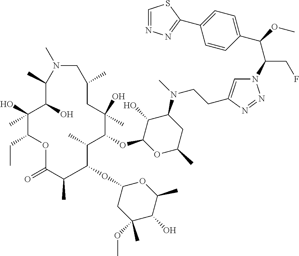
C1(C(OC)C(CF)N2C=C(CCN(C3C(O)C(OC4C(C)C(OC5CC(OC)(C)C(O)C(C)O5)C(C)C(=O)OC(CC)C(O)(C)C(O)C(C)N(C)CC(C)CC4(O)C)OC(C)C3)C)N=N2)=CC=C(C2=NN=CS2)C=C1
